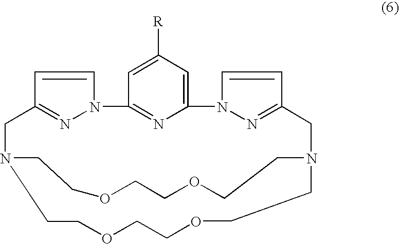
N12C=CC(=N1)CN1CCOCCOCCN(CC3=NN(C4=CC([R])=CC2=N4)C=C3)CCOCCOCC1
